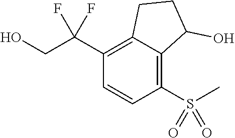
C1(C(CO)(F)F)=C2C(=C(S(C)(=O)=O)C=C1)C(O)CC2
